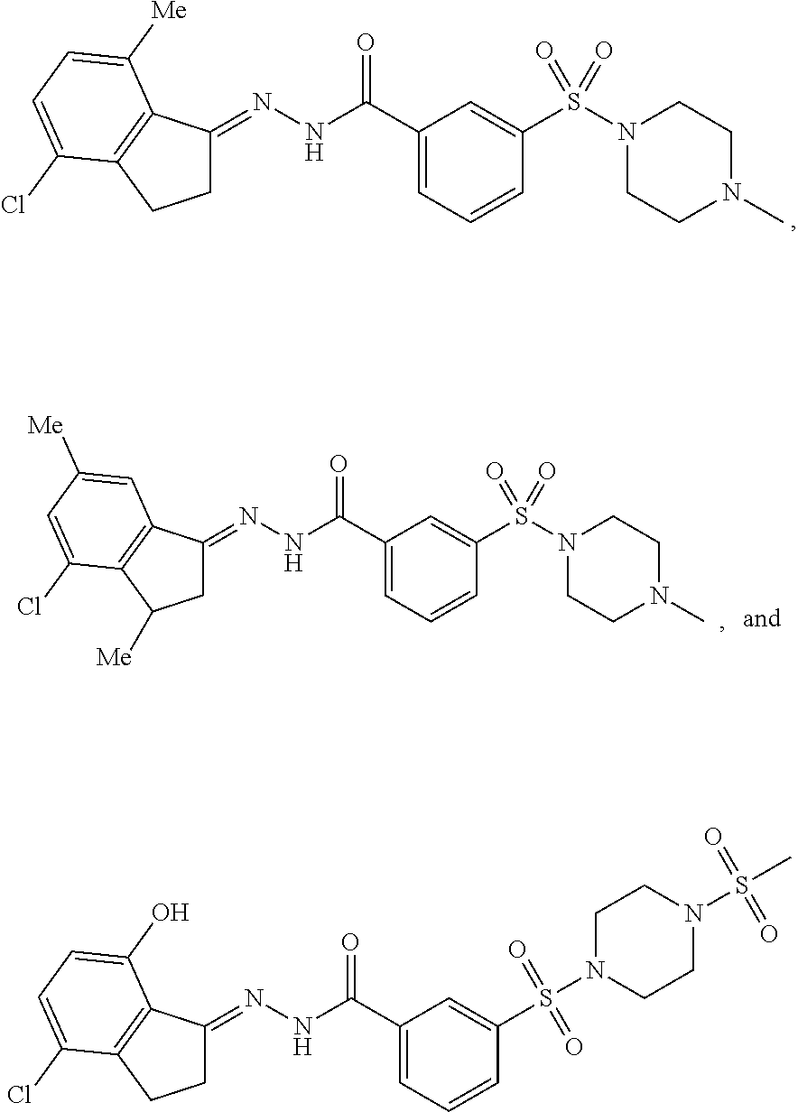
C1C(=NNC(C2=CC=CC(S(N3CCN(S(=O)(=O)C)CC3)(=O)=O)=C2)=O)C2=C(C1)C(Cl)=CC=C2O.C1C(=NNC(C2=CC=CC(S(N3CCN(C)CC3)(=O)=O)=C2)=O)C2=C(C1)C(Cl)=CC=C2[Me].C1C(=NNC(C2=CC=CC(S(N3CCN(C)CC3)(=O)=O)=C2)=O)C2=C(C1[Me])C(Cl)=CC([Me])=C2
